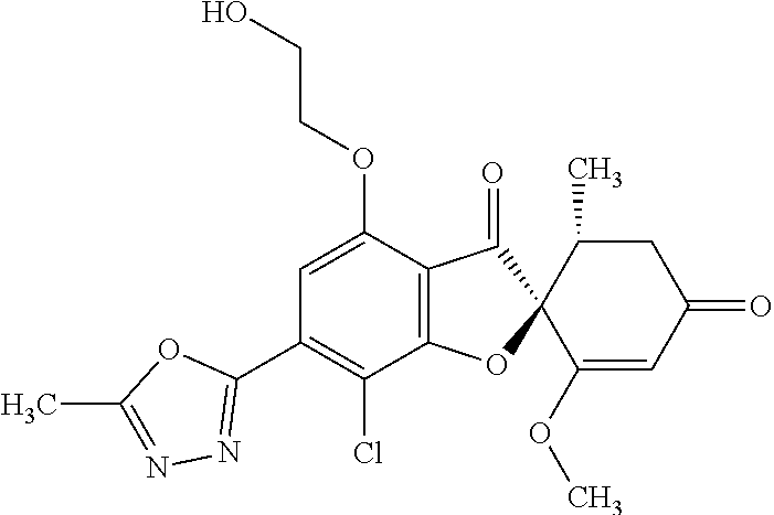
C1(OCCO)=CC(C2=NN=C(C)O2)=C(Cl)C2=C1C(=O)C1(O2)C(OC)=CC(=O)CC1C
